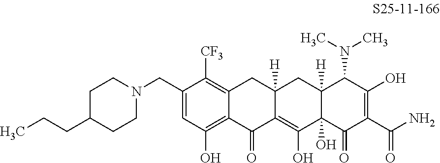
C1(CN2CCC(CCC)CC2)=CC(O)=C2C(=C1[CF3])CC1([H])C(=C(O)C3(O)C([H])(C1)C(N(C)C)C(O)=C(C(N)=O)C3=O)C2=O
